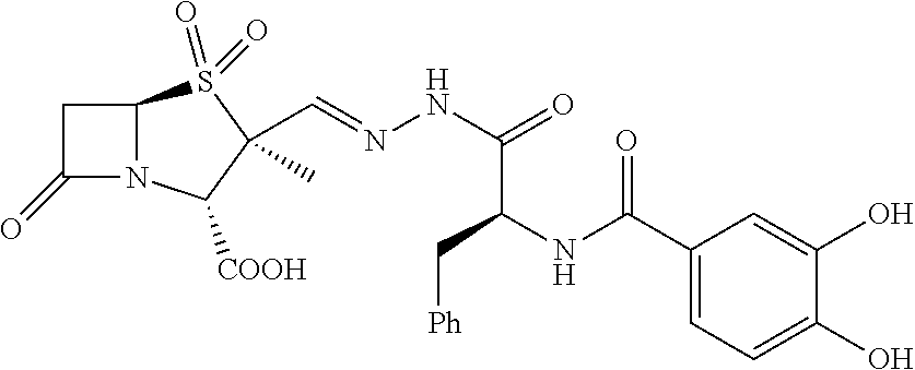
C1C(=O)N2C1S(=O)(=O)C(C=NNC(C(NC(C1=CC=C(O)C(O)=C1)=O)C[Ph])=O)(C)C2[COOH]
